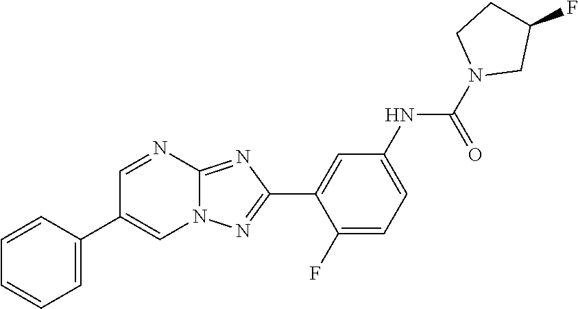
C1=C(C2=CN3C(=NC(C4=CC(NC(N5CC(F)CC5)=O)=CC=C4F)=N3)N=C2)C=CC=C1
